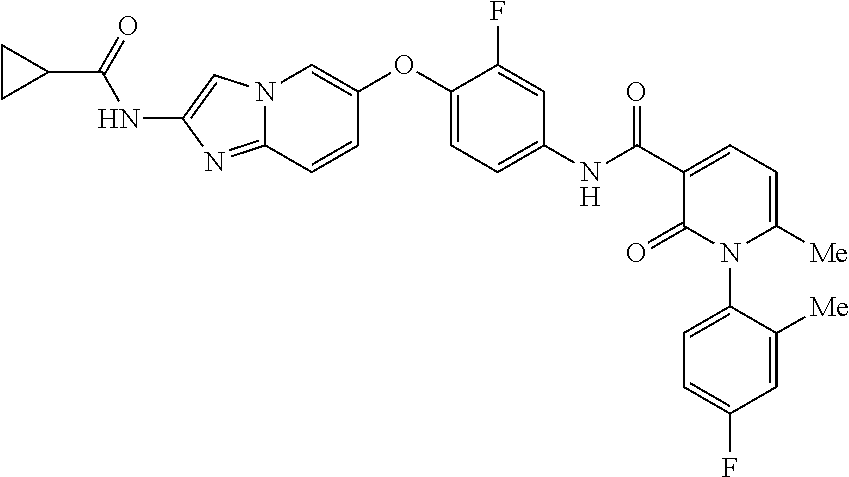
N12C(=NC(NC(C3CC3)=O)=C1)C=CC(OC1=CC=C(NC(C3=CC=C([Me])N(C4=CC=C(F)C=C4[Me])C3=O)=O)C=C1F)=C2
